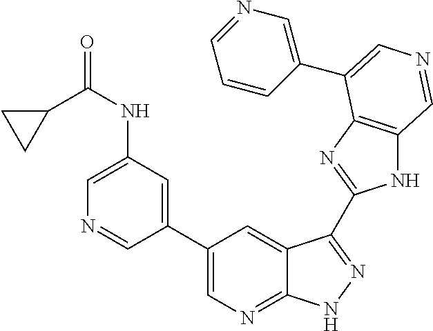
C1(C2=CN=C3C(=C2)C(C2=NC4=C(N2)C=NC=C4C2=CN=CC=C2)=NN3)=CC(NC(=O)C2CC2)=CN=C1
